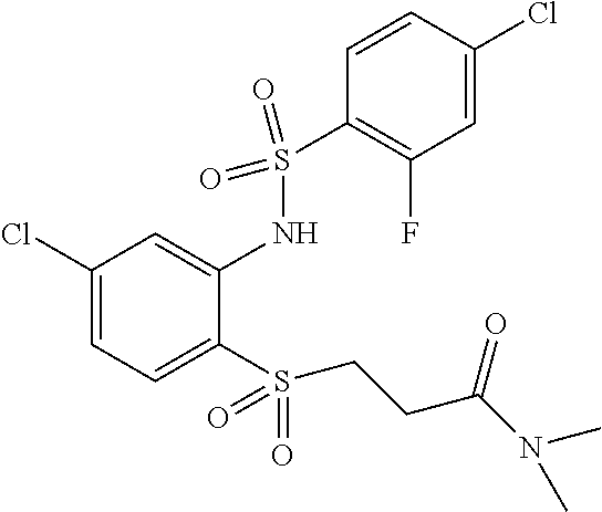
C1(Cl)=CC=C(S(CCC(=O)N(C)C)(=O)=O)C(NS(C2=C(F)C=C(Cl)C=C2)(=O)=O)=C1
